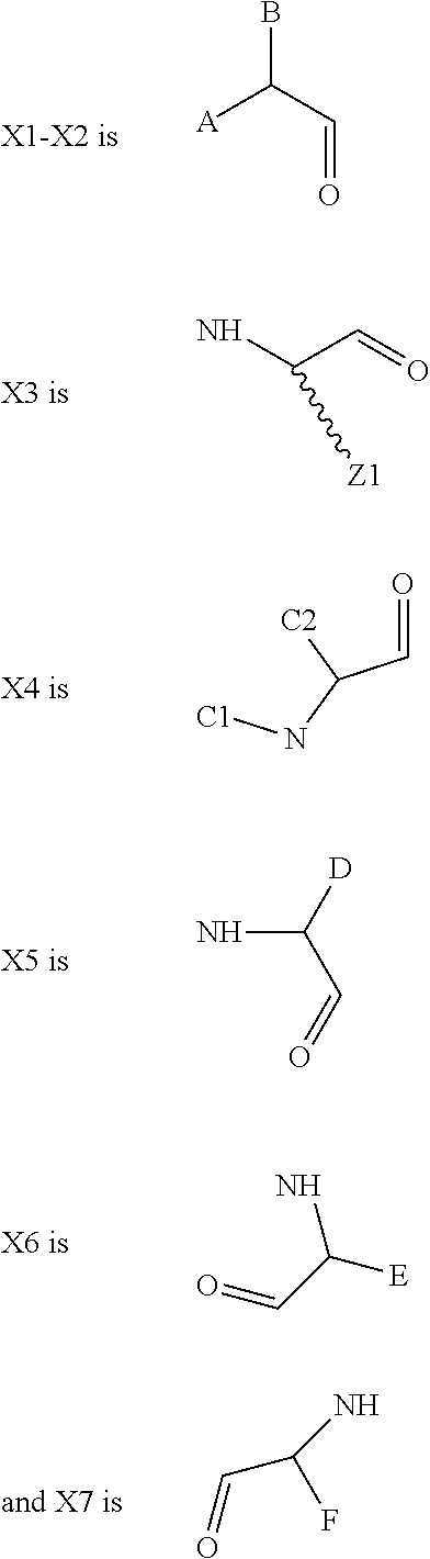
[A]C(C=O)B.NC(C=O)[Z1].C(=O)C([C2])N[C1].NC(C=O)[D].NC([E])C=O.C(C(N)F)=O
